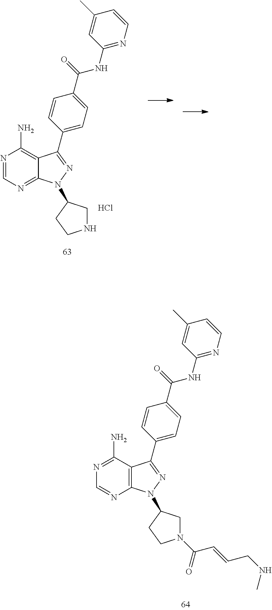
N1=CN=C2C(=C1N)C(C1=CC=C(C(=O)NC3=NC=CC(C)=C3)C=C1)=NN2C1CNCC1.Cl.N1=C(N)C2=C(N=C1)N(C1CN(C(C=CCNC)=O)CC1)N=C2C1=CC=C(C(=O)NC2=NC=CC(C)=C2)C=C1
